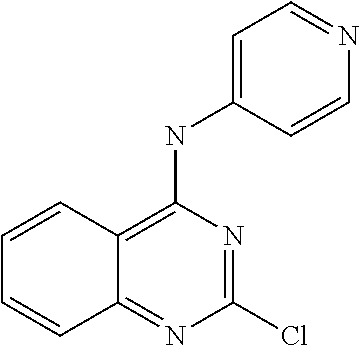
C1(Cl)=NC(NC2=CC=NC=C2)=C2C(=N1)C=CC=C2
